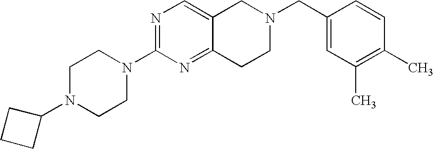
C1N(C2CCC2)CCN(C2=NC=C3C(=N2)CCN(CC2=CC(C)=C(C)C=C2)C3)C1
